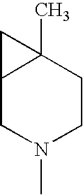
C12CN(C)CCC1(C)C2
